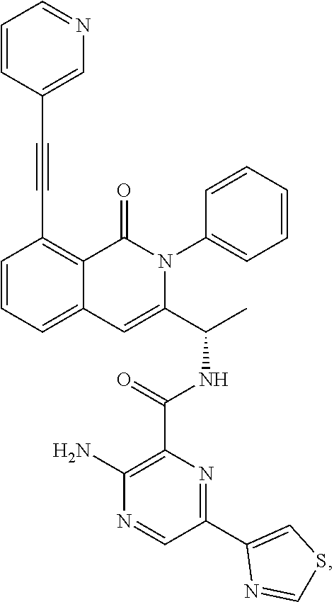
C1=CC=C2C(=C1C#CC1=CN=CC=C1)C(=O)N(C1=CC=CC=C1)C(C(C)NC(=O)C1=C(N)N=CC(C3=CSC=N3)=N1)=C2
